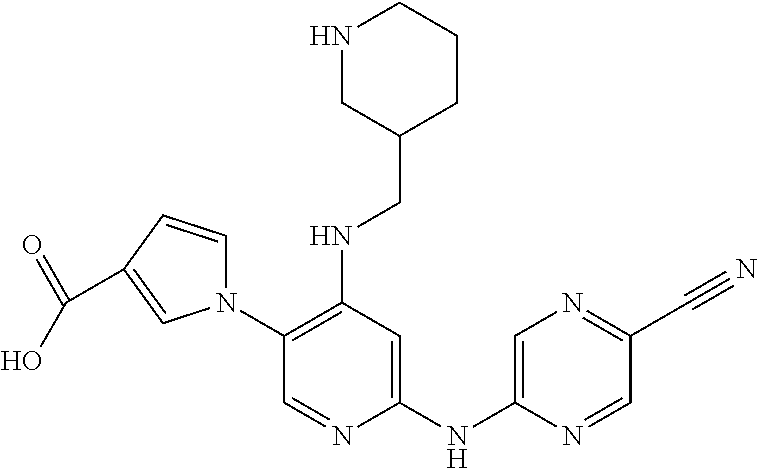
C1(N2C=CC(C(=O)O)=C2)=C(NCC2CCCNC2)C=C(NC2=CN=C(C#N)C=N2)N=C1
